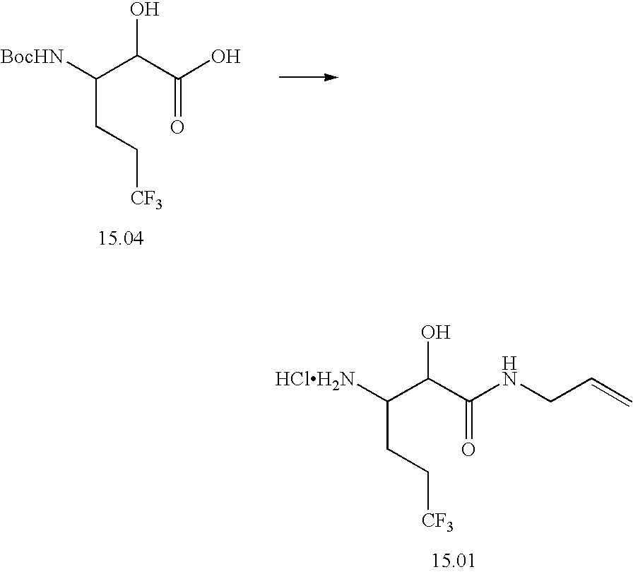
C(C(C(NCC=C)=O)O)([HClH2N])CC[CF3].C(C(C(O)=O)O)([BocHN])CC[CF3]
